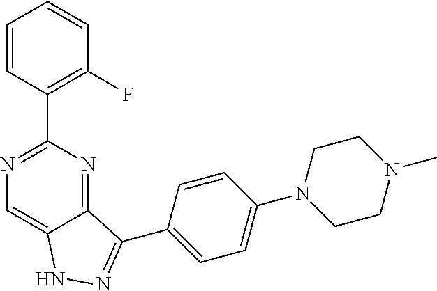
C1=CC(C2=NC=C3C(=N2)C(C2=CC=C(N4CCN(C)CC4)C=C2)=NN3)=C(F)C=C1
